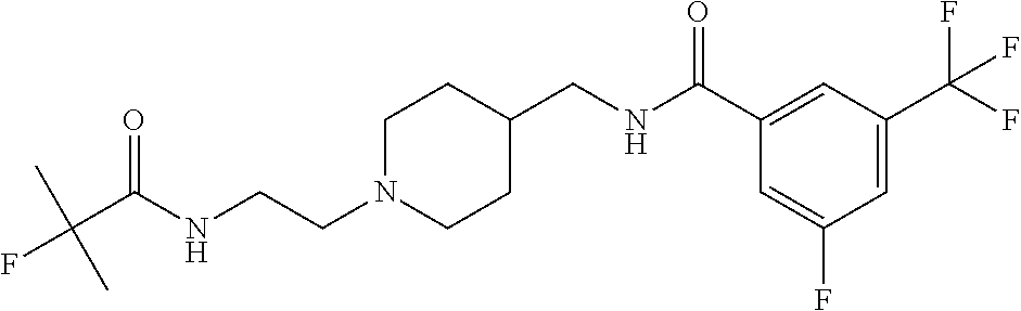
FC(C(NCCN1CCC(CNC(C2=CC(C(F)(F)F)=CC(F)=C2)=O)CC1)=O)(C)C
